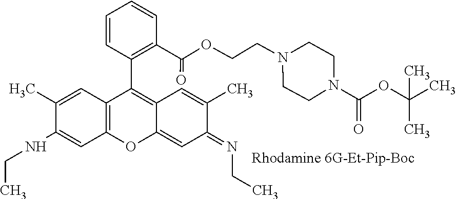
C1(C)=CC2=C(C=C1NCC)OC1=CC(=NCC)C(C)=CC1=C2C1=C(C(=O)OCCN2CCN(C(OC(C)(C)C)=O)CC2)C=CC=C1
